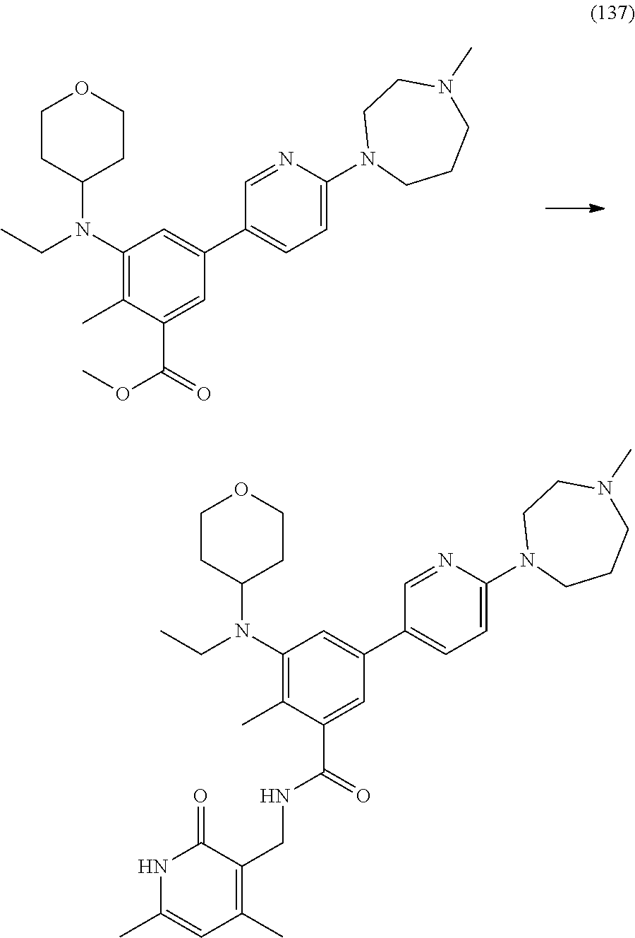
C1CC(N(CC)C2=C(C)C(C(OC)=O)=CC(C3=CC=C(N4CCCN(C)CC4)N=C3)=C2)CCO1.C1CC(N(CC)C2=C(C)C(C(NCC3=C(C)C=C(C)NC3=O)=O)=CC(C3=CC=C(N4CCCN(C)CC4)N=C3)=C2)CCO1
